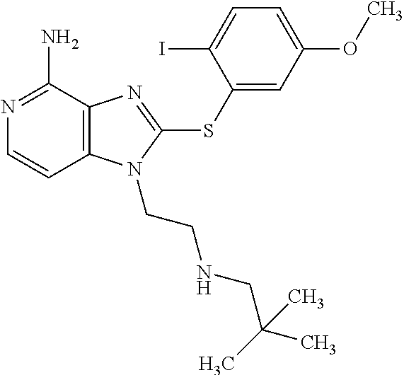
N1=C(N)C2=C(C=C1)N(CCNCC(C)(C)C)C(SC1=CC(OC)=CC=C1I)=N2
